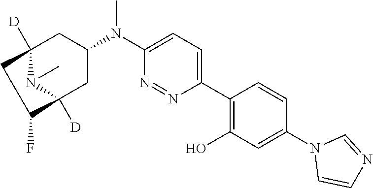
C12([D])N(C)C([D])(CC(N(C3=CC=C(C4=C(O)C=C(N5C=CN=C5)C=C4)N=N3)C)C1)C(F)C2
